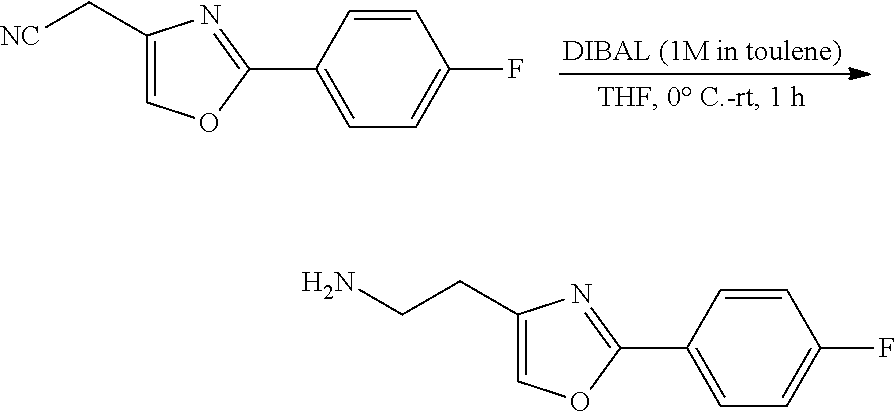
C1=CC(C2=NC(C[NC])=CO2)=CC=C1F.C1=CC(C2=NC(CCN)=CO2)=CC=C1F
